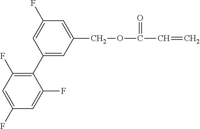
C1=C(F)C=C(COC(=O)C=C)C=C1C1=C(F)C=C(F)C=C1F
